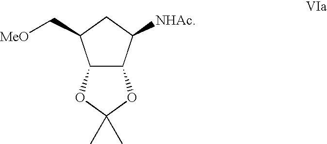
C12C(C([NHAc])CC1C[MeO])OC(C)(C)O2
